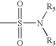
CS(N([R5])[R3])(=O)=O
